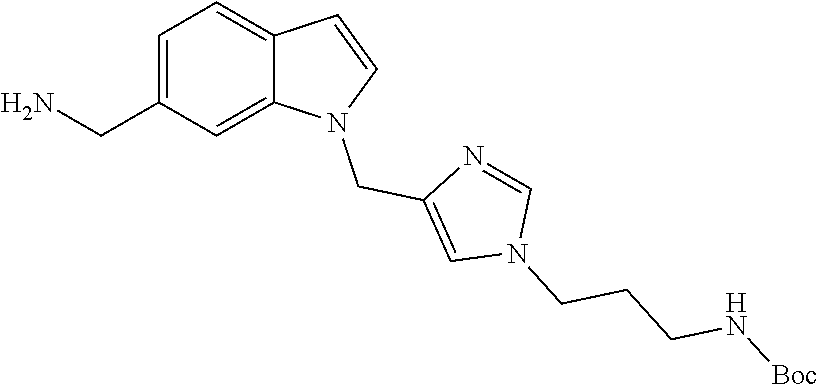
C12=CC(CN)=CC=C1C=CN2CC1=CN(CCCN[Boc])C=N1
